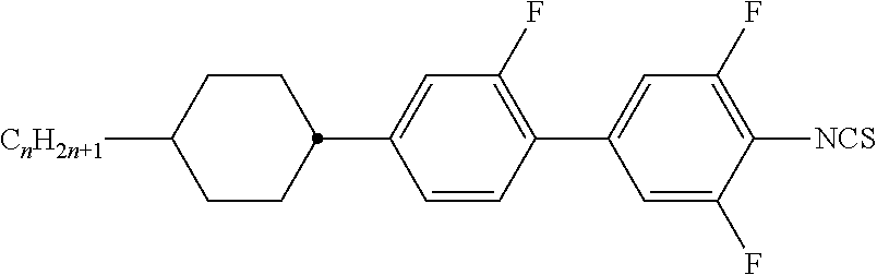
C1CC(C2=CC(F)=C(C3=CC(F)=C([NCS])C(F)=C3)C=C2)CCC1[CnH2n+1]
